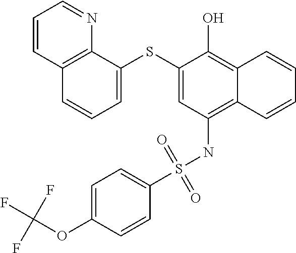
C1=C(SC2=CC(NS(C3=CC=C(OC(F)(F)F)C=C3)(=O)=O)=C3C(=C2O)C=CC=C3)C2=C(C=C1)C=CC=N2
